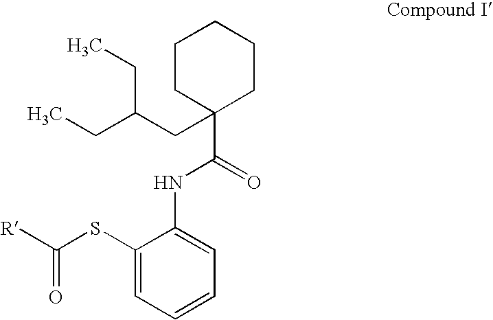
O=C([R])SC1=CC=CC=C1NC(=O)C1(CC(CC)CC)CCCCC1
